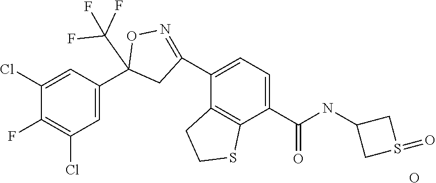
C1(Cl)=CC(C2(C(F)(F)F)CC(C3=CC=C(C(NC4CS(=O)C4)=O)C4=C3CCS4)=NO2)=CC(Cl)=C1F.O
